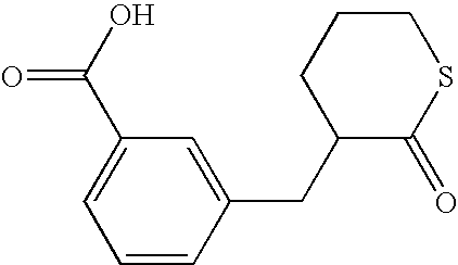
C1=CC(CC2C(=O)SCCC2)=CC(C(O)=O)=C1
